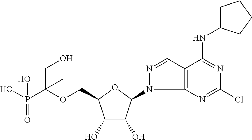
C(C1C(O)C(O)C(N2C3=C(C=N2)C(NC2CCCC2)=NC(Cl)=N3)O1)OC(P(O)(=O)O)(CO)C
